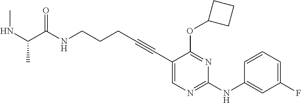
C1(C#CCCCNC(=O)C(NC)C)=CN=C(NC2=CC(F)=CC=C2)N=C1OC1CCC1
